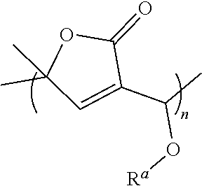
C1(C)(C)C=C(C(C)O[Ra])C(=O)O1
